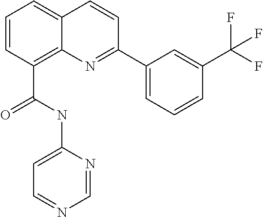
C(C1=C2C(=CC=C1)C=CC(C1=CC=CC(C(F)(F)F)=C1)=N2)(NC1=CC=NC=N1)=O
